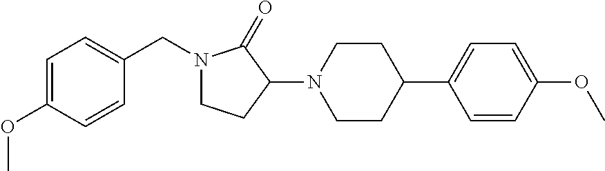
C1=C(OC)C=CC(CN2CCC(N3CCC(C4=CC=C(OC)C=C4)CC3)C2=O)=C1
